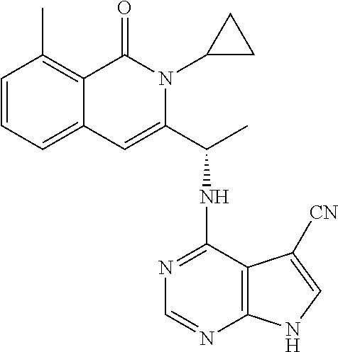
C1=CC=C2C(=C1C)C(=O)N(C1CC1)C(C(NC1=NC=NC3=C1C([CN])=CN3)C)=C2
